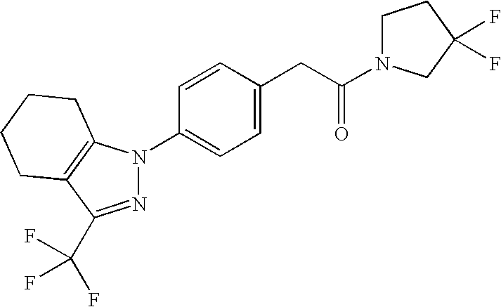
C1=CC(CC(N2CCC(F)(F)C2)=O)=CC=C1N1N=C(C(F)(F)F)C2=C1CCCC2
